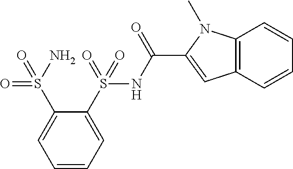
C1=CC=C(S(=O)(=O)NC(=O)C2=CC3=C(N2C)C=CC=C3)C(S(N)(=O)=O)=C1
